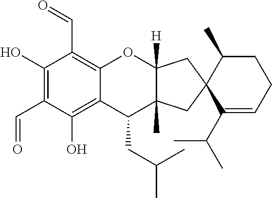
C12=C(C=O)C(O)=C(C=O)C(O)=C1C(CC(C)C)C1(C)C([H])(O2)CC2(C1)C(C(C)C)=CCCC2C
